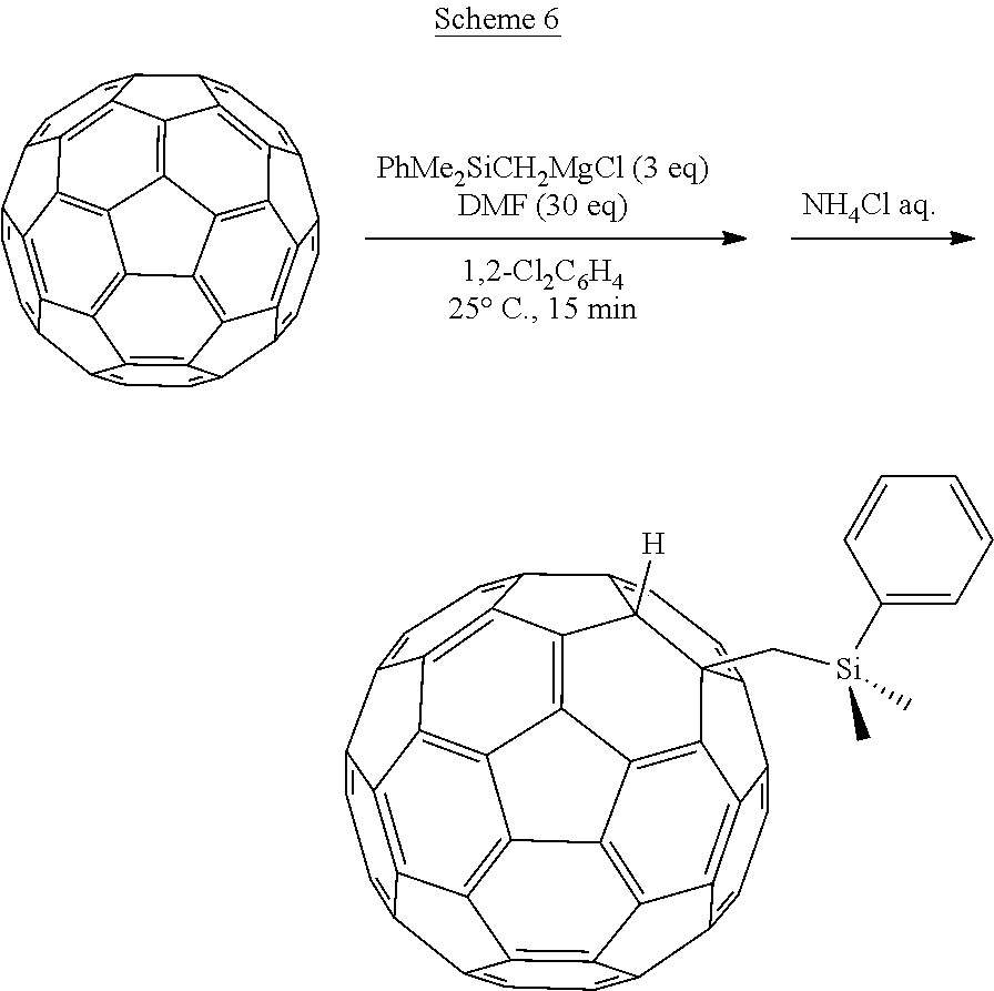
C1=C2C3=C4C(=C1)C1=CC=C5C6=C1C4=C1C4=C3C3=C7C8=C4C4=C9C%10=C(C6=C14)C5=CC=C%10C1=CC=C(C7=CC=C23)C8=C91.C1=C2C3=C4C(=C1)C1=CC=C5C6=C1C4=C1C4=C3C3=C7C8=C4C4=C9C%10=C(C6=C14)C5=CC=C%10C1=CC=C(C7=CC=C23)C8([H])C91C[Si](C1=CC=CC=C1)(C)C
